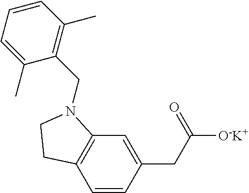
C1=CC(CC(=O)[O-K+])=CC2=C1CCN2CC1=C(C)C=CC=C1C
